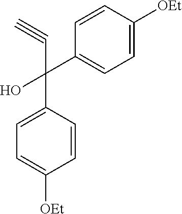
C1=C([OEt])C=CC(C(O)(C#C)C2=CC=C([OEt])C=C2)=C1
